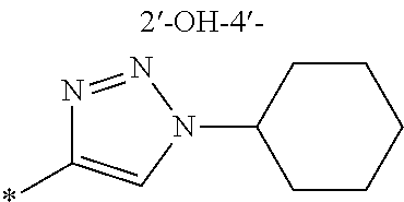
N1=NN(C2CCCCC2)C=C1*
